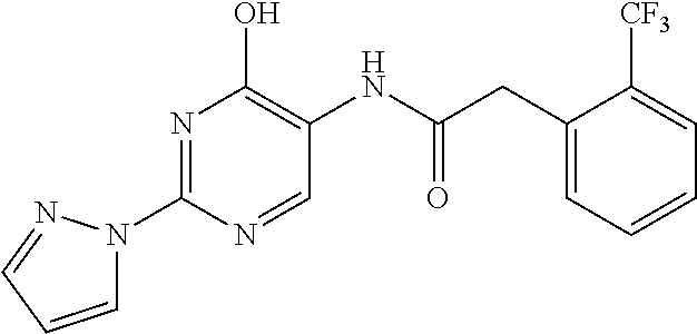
N1=C(N2C=CC=N2)N=CC(NC(CC2=CC=CC=C2[CF3])=O)=C1O
